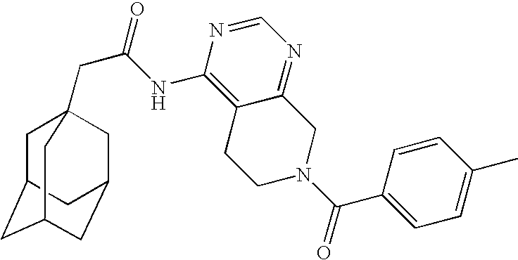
C1C2CC3CC(CC1(CC(=O)NC1=C4C(=NC=N1)CN(C(=O)C1=CC=C(C)C=C1)CC4)C3)C2
